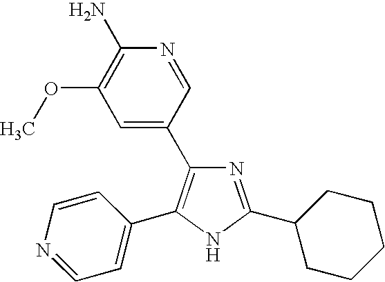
N1=C(C2CCCCC2)NC(C2=CC=NC=C2)=C1C1=CC(OC)=C(N)N=C1
